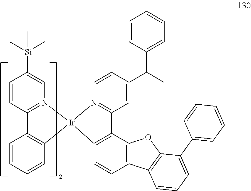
C1=CC2=N(C=C1[Si](C)(C)C)[Ir]1(C3=C2C=CC=C3)N2=C(C=C(C(C)C3=CC=CC=C3)C=C2)C2=C1C=CC1=C2OC2=C1C=CC=C2C1=CC=CC=C1
